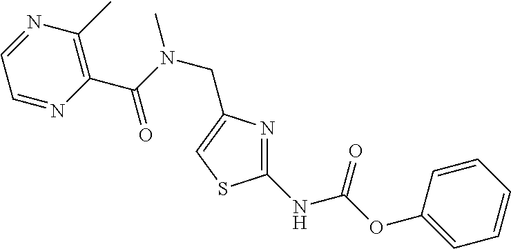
C1(C(N(CC2=CSC(NC(OC3=CC=CC=C3)=O)=N2)C)=O)=C(C)N=CC=N1
